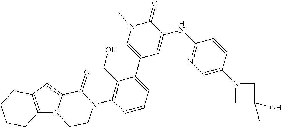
C12=C(N3C(=C1)C(=O)N(C1=C(CO)C(C4=CN(C)C(=O)C(NC5=NC=C(N6CC(C)(O)C6)C=C5)=C4)=CC=C1)CC3)CCCC2
